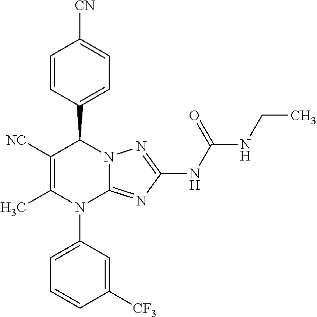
C1=CC(C2C([NC])=C(C)N(C3=CC=CC([CF3])=C3)C3=NC(NC(NCC)=O)=NN23)=CC=C1[CN]
